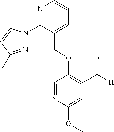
C(OC1=C(C([H])=O)C=C(OC)N=C1)C1=CC=CN=C1N1N=C(C)C=C1
